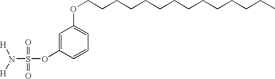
N(S(OC1=CC(OCCCCCCCCCCCCCC)=CC=C1)(=O)=O)([H])[H]
